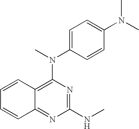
C1=C(N(C)C2=C3C(=NC(NC)=N2)C=CC=C3)C=CC(N(C)C)=C1
